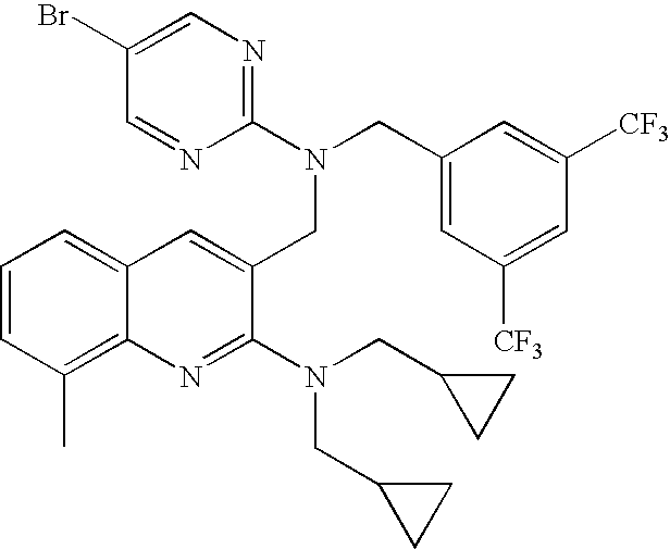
C12=C(C)C=CC=C1C=C(CN(CC1=CC([CF3])=CC([CF3])=C1)C1=NC=C(Br)C=N1)C(N(CC1CC1)CC1CC1)=N2
